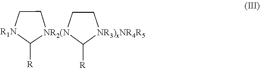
C1C[NR2(N]2(C([R])[NR3)xNR4R5]1)CC[R1N]C2[R]
